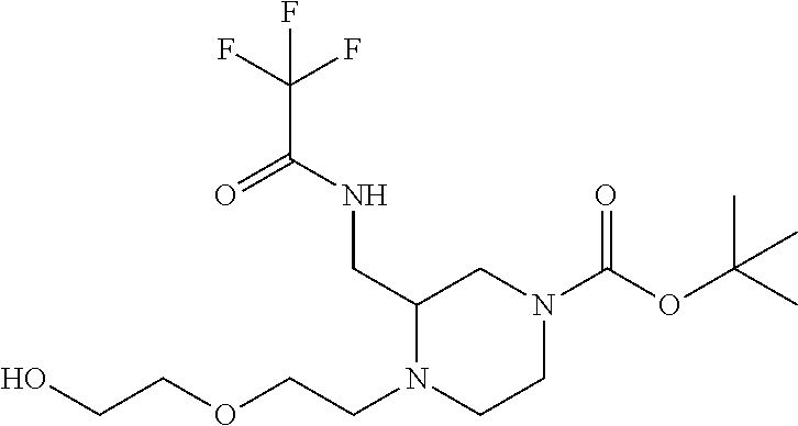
C1(CNC(C(F)(F)F)=O)N(CCOCCO)CCN(C(OC(C)(C)C)=O)C1
